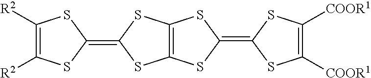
C1([R2])=C([R2])SC(=C2SC3=C(S2)SC(=C2SC([COOR1])=C([COOR1])S2)S3)S1
